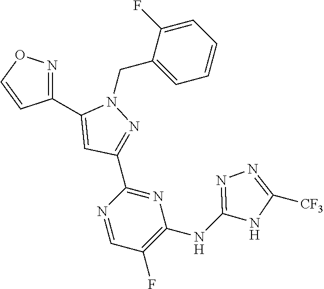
C1(C2=CC(C3=NC(NC4=NN=C([CF3])N4)=C(F)C=N3)=NN2CC2=CC=CC=C2F)=NOC=C1
